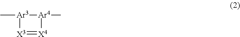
C[Ar3]1[X3]=[X4][Ar4]1C
